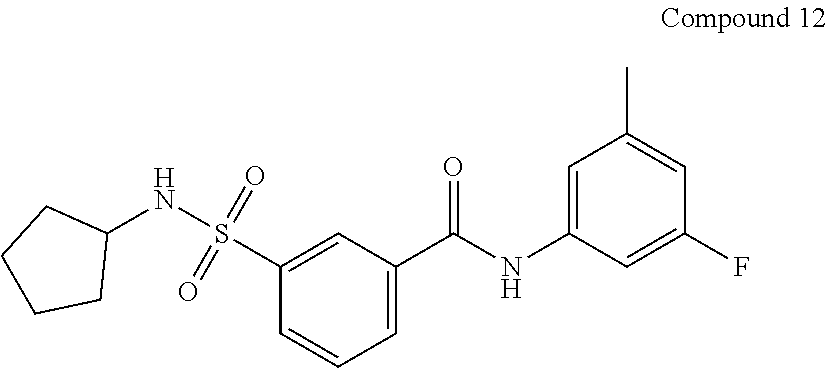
C1(C(NC2=CC(C)=CC(F)=C2)=O)=CC=CC(S(NC2CCCC2)(=O)=O)=C1
